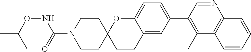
C1CN(C(=O)NOC(C)C)CCC12CCC1=CC(C3=C(C)C4=C(N=C3)C=CC=C4)=CC=C1O2
